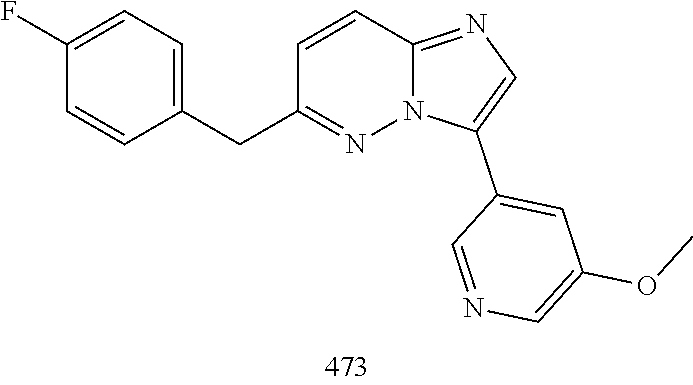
C1(CC2=CC=C(F)C=C2)=NN2C(=NC=C2C2=CC(OC)=CN=C2)C=C1
